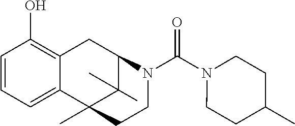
C1(O)=C2C(=CC=C1)C1(C)C(C)(C)C(C2)N(C(N2CCC(C)CC2)=O)CC1
